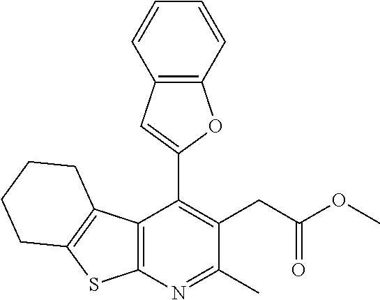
C12=C(N=C(C)C(CC(OC)=O)=C1C1=CC3=C(O1)C=CC=C3)SC1=C2CCCC1
